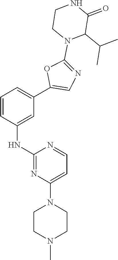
C1(C2=CN=C(N3C(C(C)C)C(=O)NCC3)O2)=CC=CC(NC2=NC(N3CCN(C)CC3)=CC=N2)=C1
